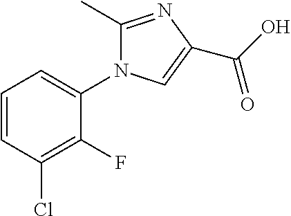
C1=CC(Cl)=C(F)C(N2C(C)=NC(C(=O)O)=C2)=C1
